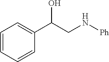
C1=CC=CC(C(CN[Ph])O)=C1
